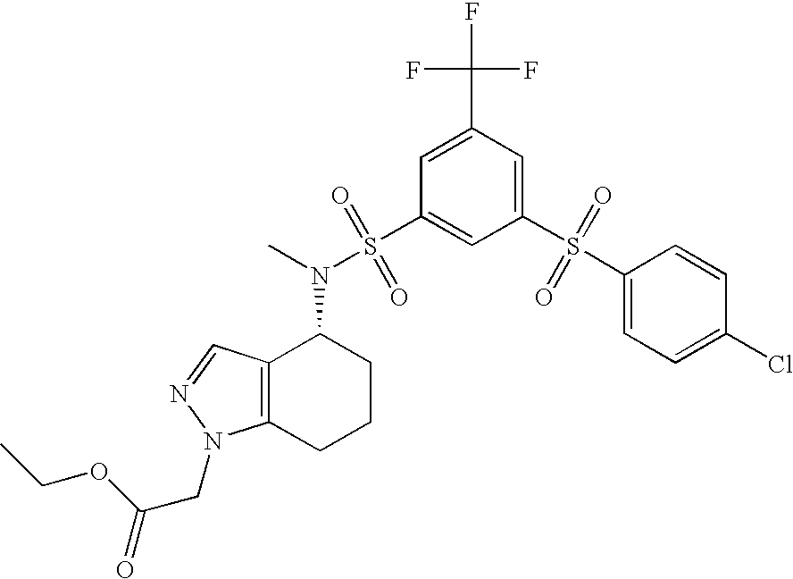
C1=C(S(C2=CC=C(Cl)C=C2)(=O)=O)C=C(S(N(C2C3=C(CCC2)N(CC(=O)OCC)N=C3)C)(=O)=O)C=C1C(F)(F)F
